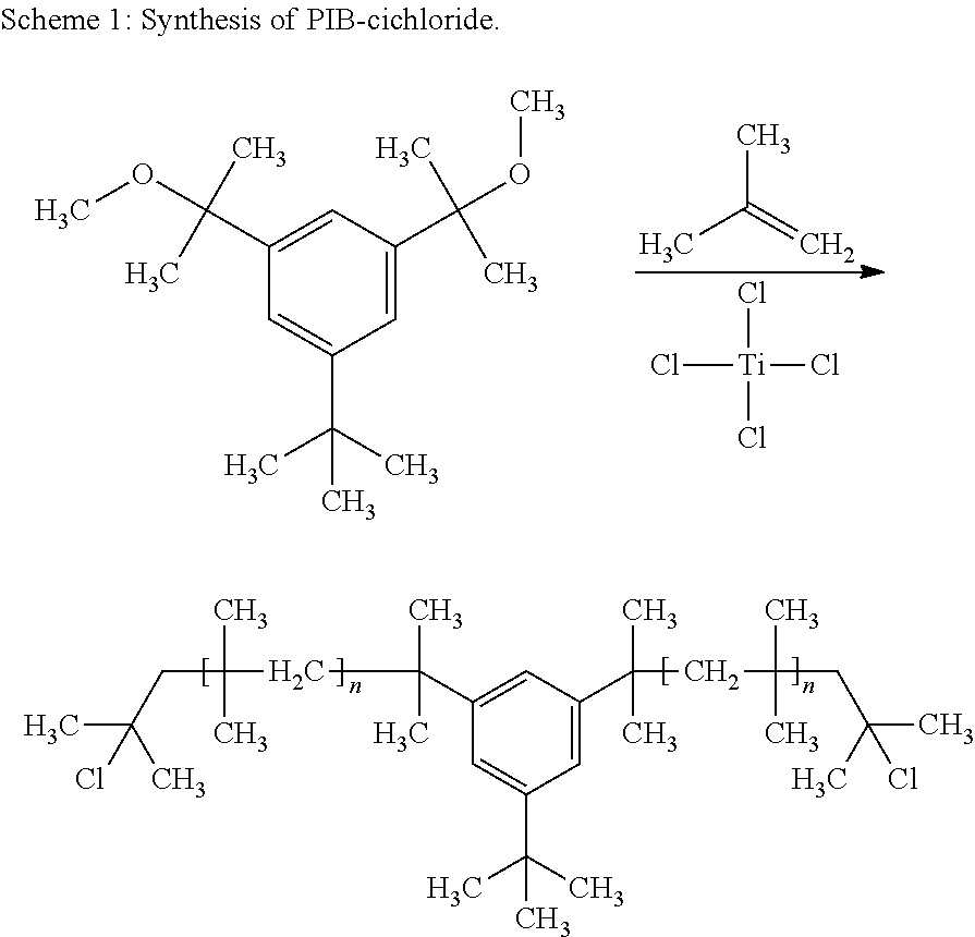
C1(C(OC)(C)C)=CC(C(OC)(C)C)=CC(C(C)(C)C)=C1.CC(C)=C.Cl[Ti](Cl)(Cl)Cl.C1(C(CC(CC(C)(C)Cl)(C)C)(C)C)=CC(C(CC(CC(C)(C)Cl)(C)C)(C)C)=CC(C(C)(C)C)=C1
